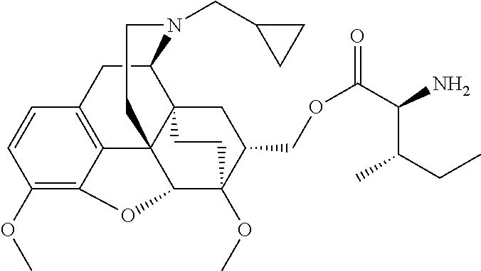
C1(OC)=C2C3=C(C=C1)CC1C45C3(C(C(OC)(C(COC(=O)C(C(CC)C)N)C4)CC5)O2)CCN1CC1CC1
